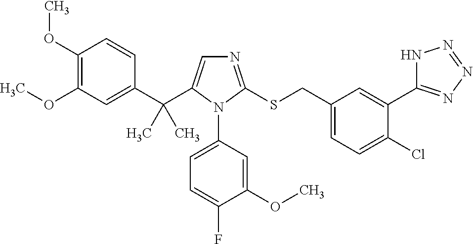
C1(C(C)(C)C2=CN=C(SCC3=CC=C(Cl)C(C4=NN=NN4)=C3)N2C2=CC=C(F)C(OC)=C2)=CC(OC)=C(OC)C=C1
